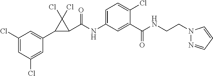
C1(Cl)=CC(Cl)=CC(C2C(C(NC3=CC=C(Cl)C(C(NCCN4N=CC=C4)=O)=C3)=O)C2(Cl)Cl)=C1
